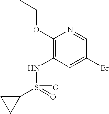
C1(OCC)=C(NS(=O)(C2CC2)=O)C=C(Br)C=N1
